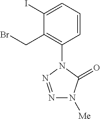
C1(I)=CC=CC(N2N=NN([Me])C2=O)=C1CBr
